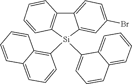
C12=C([Si](C3=C4C(=CC=C3)C=CC=C4)(C3=CC=CC4=CC=CC=C34)C3=CC(Br)=CC=C13)C=CC=C2
